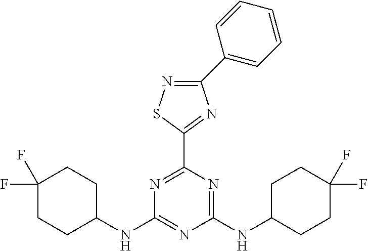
N1=C(C2=NC(C3=CC=CC=C3)=NS2)N=C(NC2CCC(F)(F)CC2)N=C1NC1CCC(F)(F)CC1
